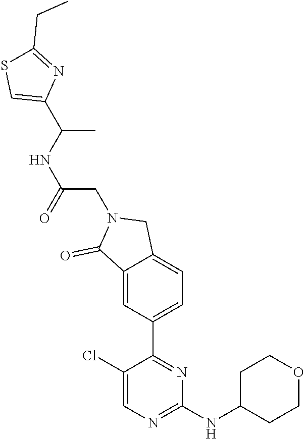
C1(Cl)=CN=C(NC2CCOCC2)N=C1C1=CC=C2C(=C1)C(=O)N(CC(NC(C1=CSC(CC)=N1)C)=O)C2
